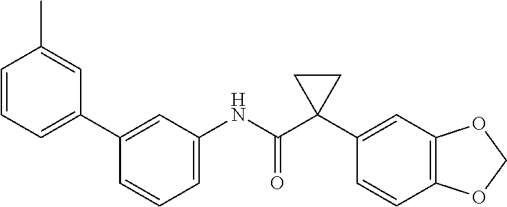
C1(C2=CC=CC(C)=C2)=CC(NC(C2(C3=CC4=C(C=C3)OCO4)CC2)=O)=CC=C1
